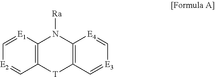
C12=C([T]C3=C(N1[Ra])[E4]=C[E3]=C3)C=[E2]C=[E1]2
